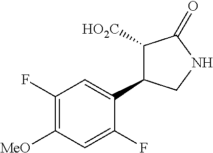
C1([HO2C])C(C2=CC(F)=C([MeO])C=C2F)CNC1=O
